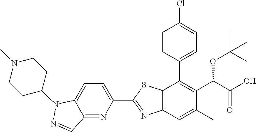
C1(C2=NC3=C(S2)C(C2=CC=C(Cl)C=C2)=C(C(OC(C)(C)C)C(=O)O)C(C)=C3)=CC=C2C(=N1)C=NN2C1CCN(C)CC1
